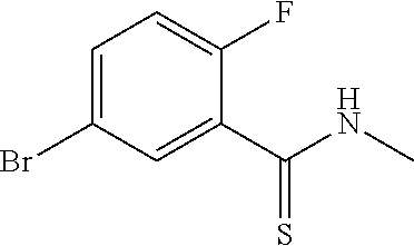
C1=C(Br)C=C(C(NC)=S)C(F)=C1
